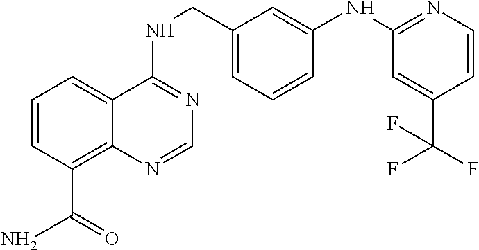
C1=CC(C(N)=O)=C2C(=C1)C(NCC1=CC=CC(NC3=NC=CC(C(F)(F)F)=C3)=C1)=NC=N2
